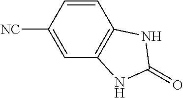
C1([NC])=CC2=C(C=C1)NC(=O)N2
